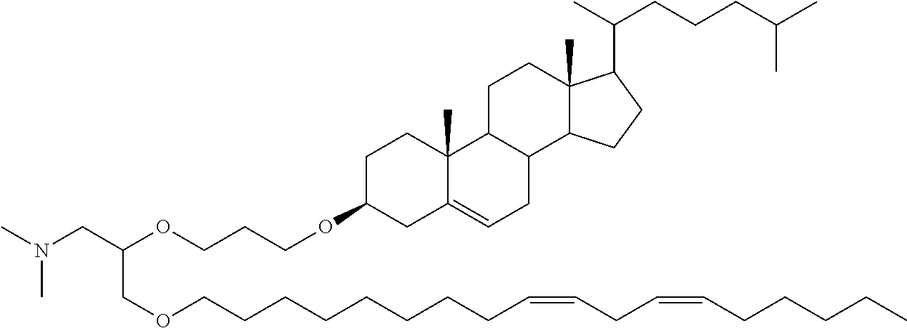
N(CC(OCCCOC1CC2=CCC3C(C2(C)CC1)CCC1(C)C3CCC1C(C)CCCC(C)C)COCCCCCCCCC=CCC=CCCCCC)(C)C
